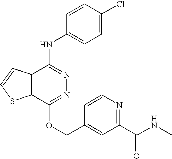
C12C(C(NC3=CC=C(Cl)C=C3)=NN=C1OCC1=CC(C(NC)=O)=NC=C1)C=CS2
